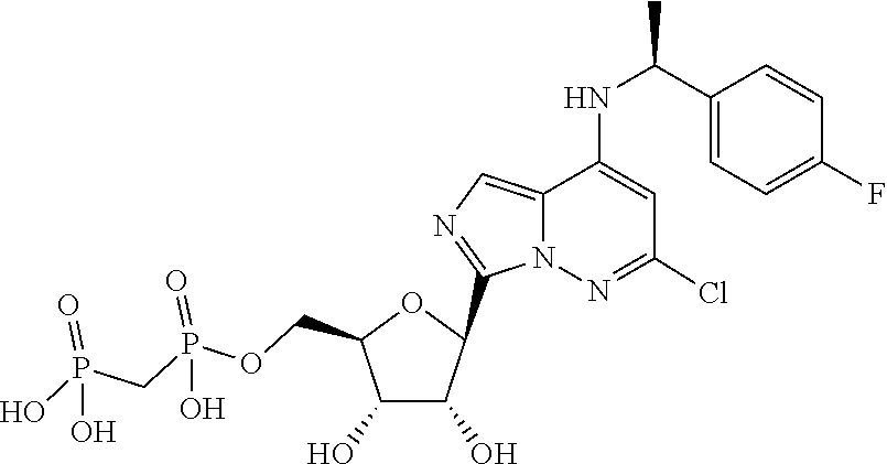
C1(C2C(O)C(O)C(COP(=O)(O)CP(=O)(O)O)O2)=NC=C2C(NC(C3=CC=C(F)C=C3)C)=CC(Cl)=NN12
